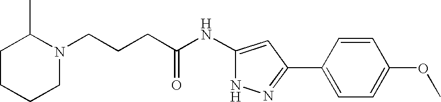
C(CCC(NC1=CC(C2=CC=C(OC)C=C2)=NN1)=O)N1C(C)CCCC1
